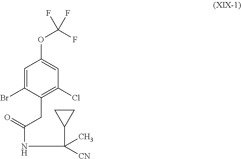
C1=C(Br)C(CC(=O)NC(C2CC2)(C)[CN])=C(Cl)C=C1OC(F)(F)F
